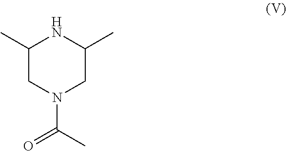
C1(C)CN(C(C)=O)CC(C)N1
